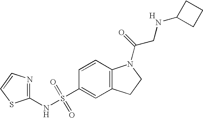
C1(NS(C2=CC3=C(C=C2)N(C(=O)CNC2CCC2)CC3)(=O)=O)=NC=CS1.[H]
